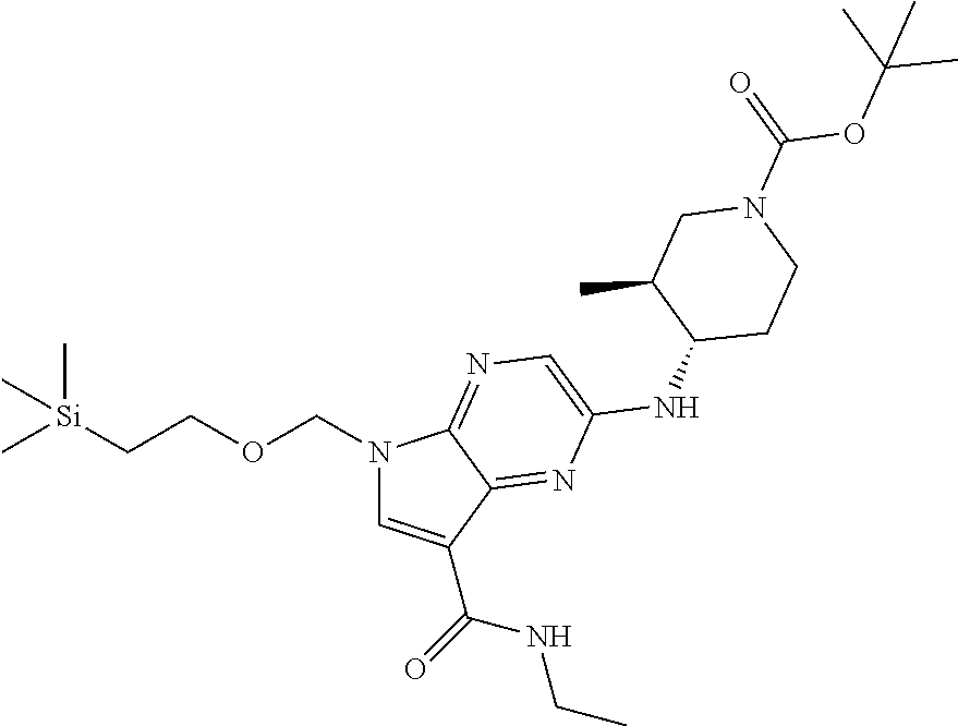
C[Si](CCOCN1C=C(C(=O)NCC)C2=NC(NC3CCN(C(OC(C)(C)C)=O)CC3C)=CN=C12)(C)C
